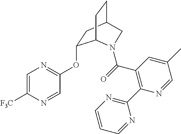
C1=C([F3C])N=CC(OC2CC3CCC2N(C(=O)C2=C(C4=NC=CC=N4)N=CC(C)=C2)C3)=N1
